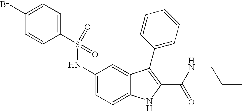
C1(S(NC2=CC=C3C(=C2)C(C2=CC=CC=C2)=C(C(NCCC)=O)N3)(=O)=O)=CC=C(Br)C=C1
